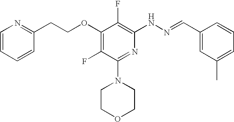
O(C1=C(F)C(N2CCOCC2)=NC(NN=CC2=CC(C)=CC=C2)=C1F)CCC1=NC=CC=C1
